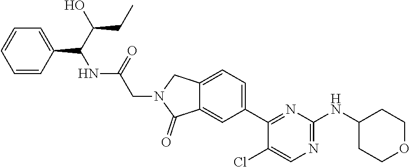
C(N1C(=O)C2=CC(C3=NC(NC4CCOCC4)=NC=C3Cl)=CC=C2C1)C(NC(C1=CC=CC=C1)C(O)CC)=O
